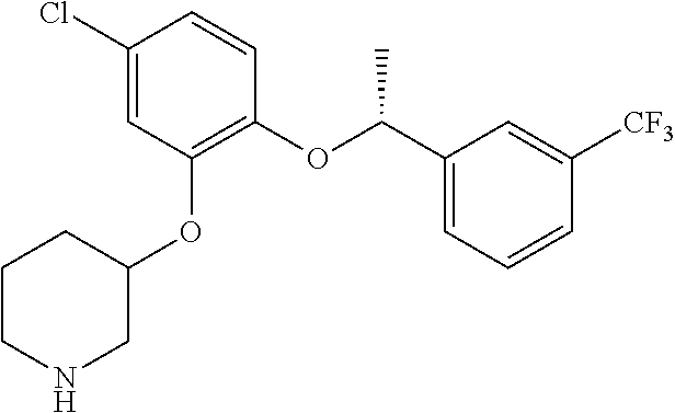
C1(Cl)=CC(OC2CCCNC2)=C(OC(C2=CC=CC([CF3])=C2)C)C=C1
